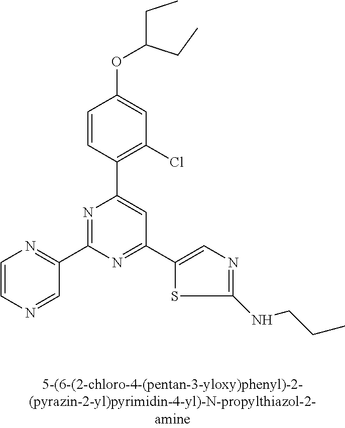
C1=CC(C2=CC(C3=CN=C(NCCC)S3)=NC(C3=NC=CN=C3)=N2)=C(Cl)C=C1OC(CC)CC
